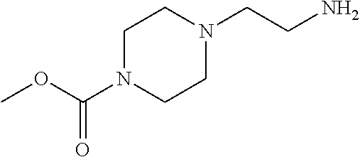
C1N(C(OC)=O)CCN(CCN)C1
